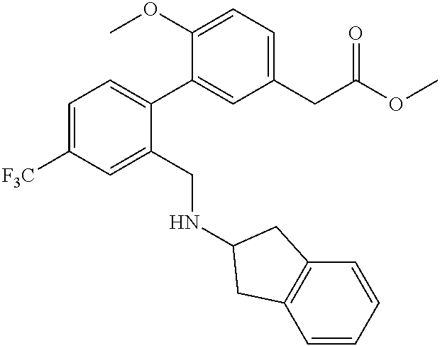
C1(OC)=CC=C(CC(OC)=O)C=C1C1=CC=C([F3C])C=C1CNC1CC2=C(C=CC=C2)C1
